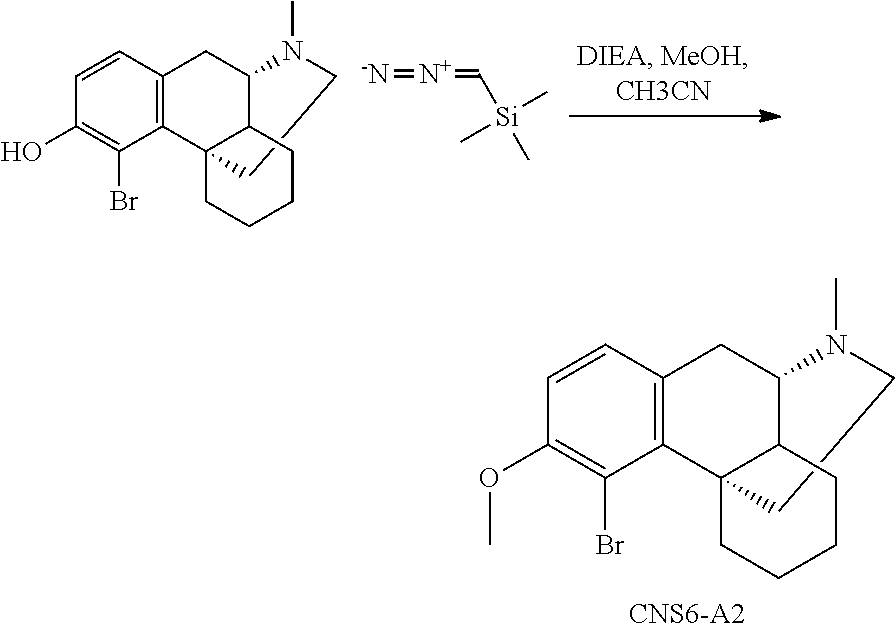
C1=CC2=C(C(Br)=C1OC)C13C(C(C2)N(C)CC1)CCCC3.[CNS6-A2].C1=CC2=C(C(Br)=C1O)C13C(C(C2)N(C)CC1)CCCC3.[-N]=[N+]=C[Si](C)(C)C
